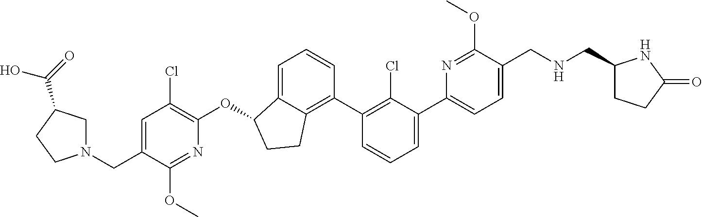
C1=C(C2=CC=CC(C3=C4C(=CC=C3)C(OC3=C(Cl)C=C(CN5CC(C(=O)O)CC5)C(OC)=N3)CC4)=C2Cl)N=C(OC)C(CNCC2CCC(=O)N2)=C1
